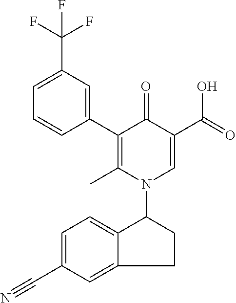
C1(C2=CC(C(F)(F)F)=CC=C2)=C(C)N(C2C3=CC=C(C#N)C=C3CC2)C=C(C(O)=O)C1=O
